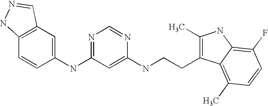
C1(NC2=NC=NC(NCCC3=C(C)NC4=C(F)C=CC(C)=C34)=C2)=CC2=C(C=C1)NN=C2
